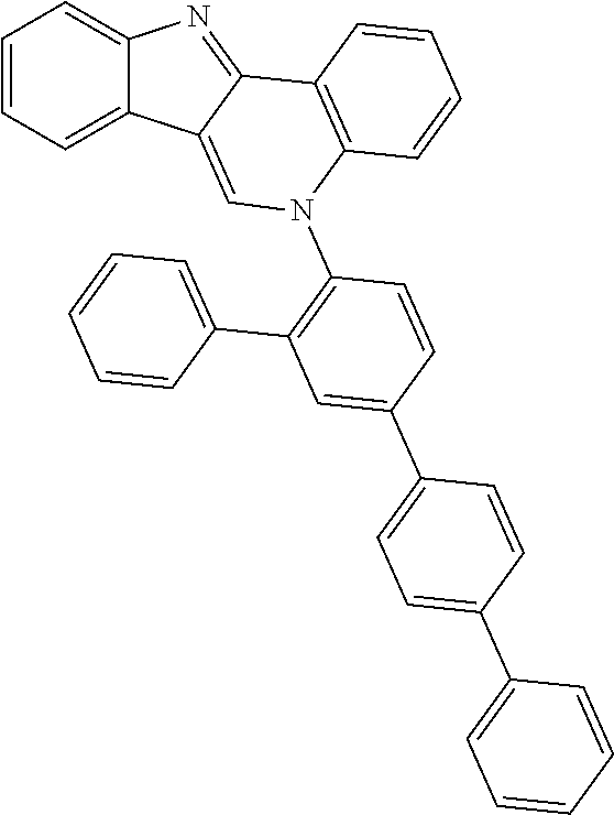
C1=CC=C2C(=C1)N=C1C2=CN(C2=C(C3=CC=CC=C3)C=C(C3=CC=C(C4=CC=CC=C4)C=C3)C=C2)C2=C1C=CC=C2
